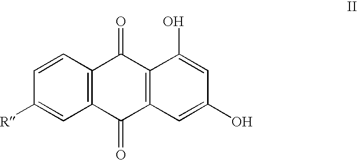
C12=C(C(=O)C3=C(C1=O)C(O)=CC(O)=C3)C=C([R])C=C2
